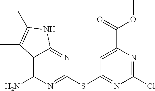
S(C1=NC(Cl)=NC(C(OC)=O)=C1)C1=NC(N)=C2C(=N1)NC(C)=C2C
